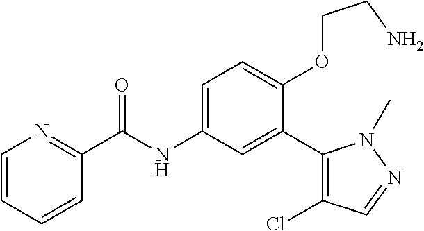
C1=CC=CC(C(=O)NC2=CC=C(OCCN)C(C3=C(Cl)C=NN3C)=C2)=N1
